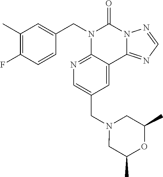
C1(C)=C(F)C=CC(CN2C3=NC=C(CN4CC(C)OC(C)C4)C=C3C3=NC=NN3C2=O)=C1
